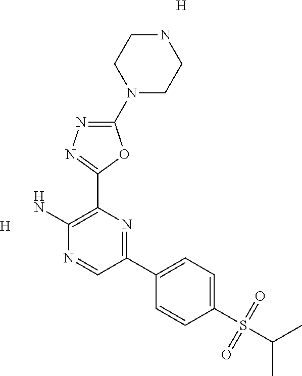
[H].NC1=C(C2=NN=C(N3CCNCC3)O2)N=C(C2=CC=C(S(C(C)C)(=O)=O)C=C2)C=N1.[H]
